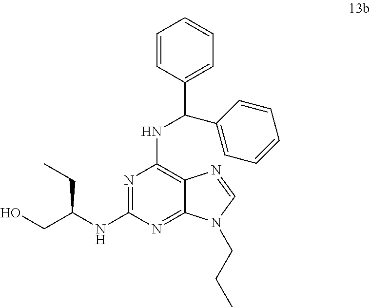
N1=C(NC(CO)CC)N=C2C(=C1NC(C1=CC=CC=C1)C1=CC=CC=C1)N=CN2CCC
